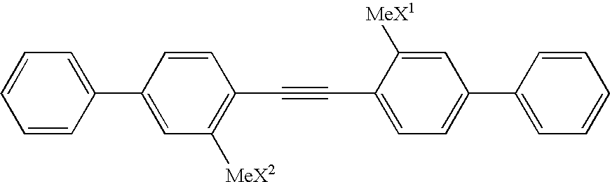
C1=C(C2=CC=CC=C2)C=CC(C#CC2=CC=C(C3=CC=CC=C3)C=C2[MeX1])=C1[MeX2]
